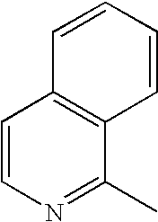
C1=CN=C(C)C2=C1C=CC=C2
